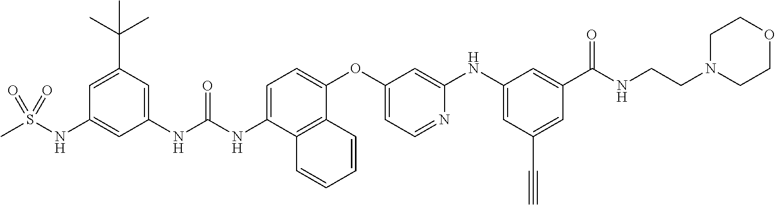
C1=C(C(C)(C)C)C=C(NC(NC2=CC=C(OC3=CC=NC(NC4=CC(C#C)=CC(C(NCCN5CCOCC5)=O)=C4)=C3)C3=C2C=CC=C3)=O)C=C1NS(C)(=O)=O
